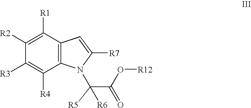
C1([R1])=C([R2])C([R3])=C([R4])C2=C1C=C([R7])N2C([R5])(C(O[R12])=O)[R6]
